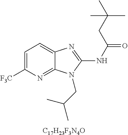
[C17H23F3N4O].C1=C([F3C])N=C2C(=C1)N=C(NC(=O)CC(C)(C)C)N2CC(C)C
